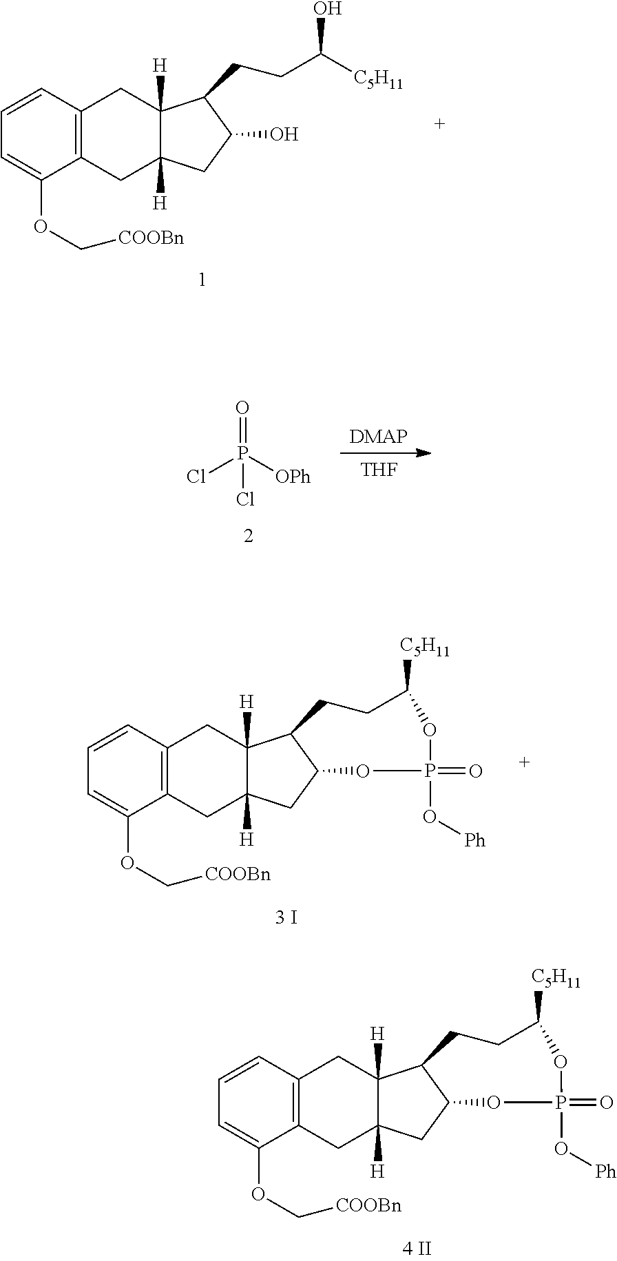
C12=C(CC3([H])C([H])(C1)CC1C3CCC([C5H11])OP(O[Ph])(=O)O1)C=CC=C2OC[COOBn].C12=C(CC3([H])C([H])(C1)CC1C3CCC([C5H11])OP(O[Ph])(=O)O1)C=CC=C2OC[COOBn].C12=C(CC3([H])C([H])(C1)CC(O)C3CCC([C5H11])O)C=CC=C2OC[COOBn].[THF].[DMAP].O=P([OPh])(Cl)Cl
